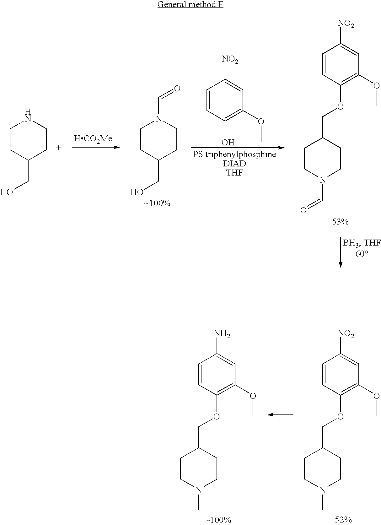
C1NCCC(CO)C1.[HCO2Me].C1N(C=O)CCC(CO)C1.C1=CC(O)=C(OC)C=C1[NO2].C1C(COC2=C(OC)C=C([NO2])C=C2)CCN(C=O)C1.C1C(COC2=C(OC)C=C([NO2])C=C2)CCN(C)C1.C1C(COC2=C(OC)C=C(N)C=C2)CCN(C)C1
